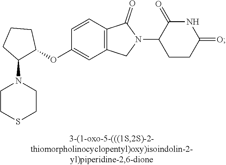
C1=CC2=C(C=C1OC1CCCC1N1CCSCC1)CN(C1CCC(=O)NC1=O)C2=O
